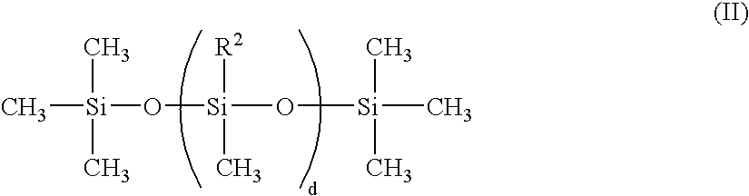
C[Si](O[Si](O[Si](C)(C)C)(C)[R2])(C)C
